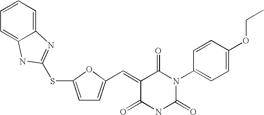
C1=C2C(=CC=C1)N=C(SC1=CC=C(C=C3C(=O)NC(=O)N(C4=CC=C(OCC)C=C4)C3=O)O1)N2
